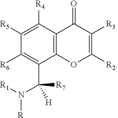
[R]N(C(C1=C([R6])C([R5])=C([R4])C2=C1OC([R2])=C([R3])C2=O)([H])[R7])[R1]
